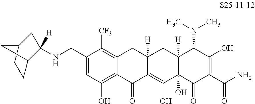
C1(CNC2([H])C3CCC(C2)C3)=CC(O)=C2C(=C1[CF3])CC1([H])C(=C(O)C3(O)C([H])(C1)C(N(C)C)C(O)=C(C(N)=O)C3=O)C2=O
